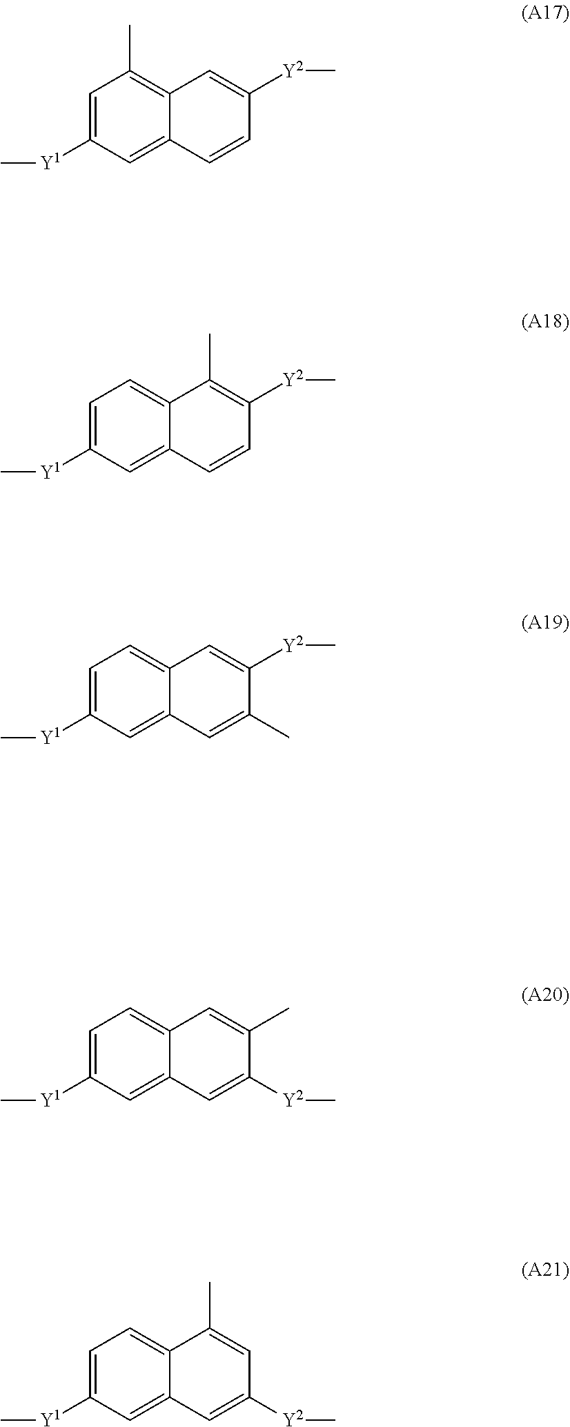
C1=C([Y1]C)C=C2C(=C1C)C=C([Y2]C)C=C2.C1=C([Y1]C)C=C2C(=C1)C(C)=C([Y2]C)C=C2.C1=C([Y1]C)C=C2C(=C1)C=C([Y2]C)C(C)=C2.C1=C([Y1]C)C=C2C(=C1)C=C(C)C([Y2]C)=C2.C1=C([Y1]C)C=C2C(=C1)C(C)=CC([Y2]C)=C2
